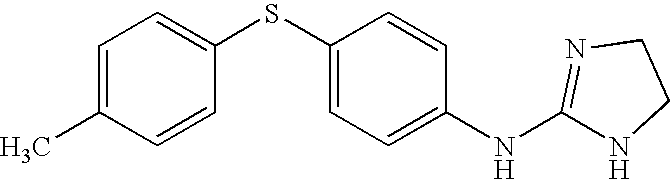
C1=C(C)C=CC(SC2=CC=C(NC3=NCCN3)C=C2)=C1
